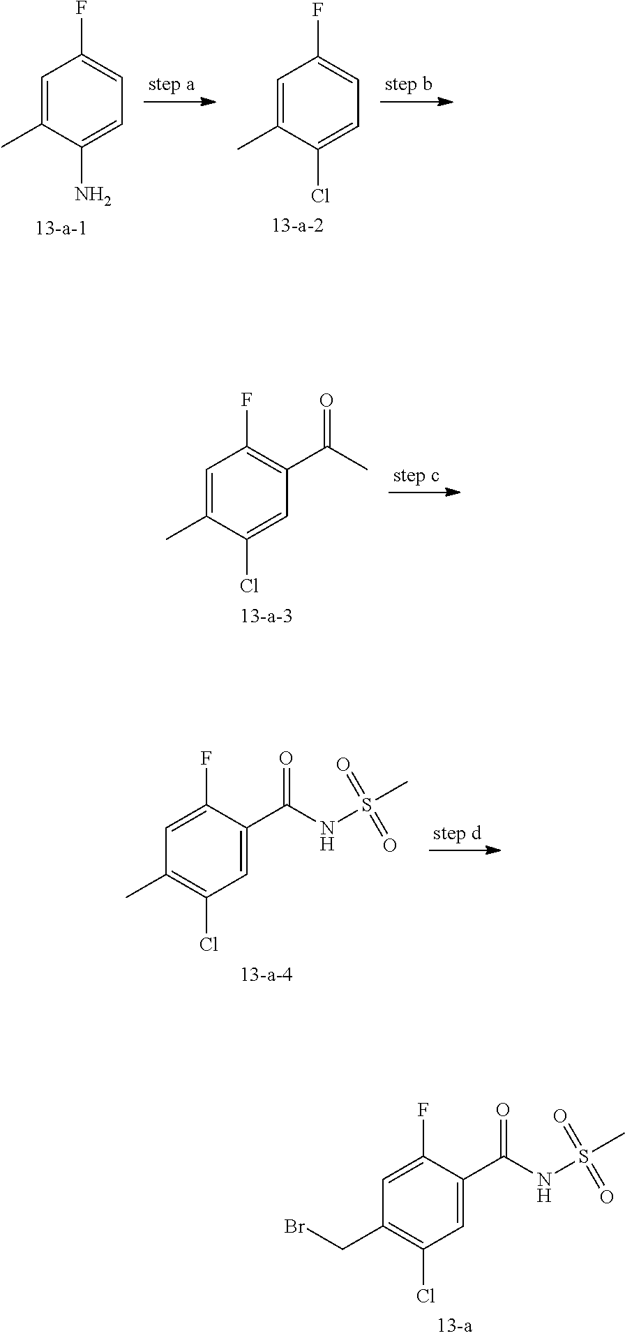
C1=C(C)C(N)=CC=C1F.C1=C(C)C(Cl)=CC=C1F.C1=C(C)C(Cl)=CC(C(=O)C)=C1F.C1=C(F)C(C(=O)NS(C)(=O)=O)=CC(Cl)=C1C.C1=C(F)C(C(=O)NS(C)(=O)=O)=CC(Cl)=C1CBr
